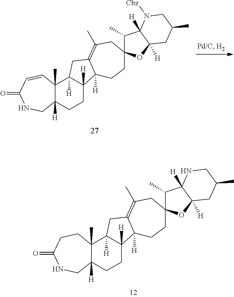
C12([H])C(C)(C3([H])C([H])(CC1)C1([H])C(=C(C)CC4(CC1)C(C)C1([H])C([H])(O4)CC(C)CN1[Cbz])C3)C=CC(=O)NC2.C12([H])C(C)(C3([H])C([H])(CC1)C1([H])C(=C(C)CC4(CC1)C(C)C1([H])C([H])(O4)CC(C)CN1)C3)CCC(=O)NC2
